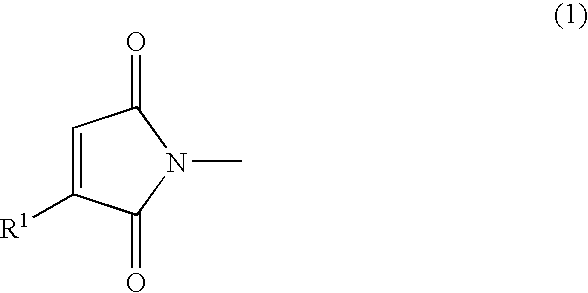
C1=C([R1])C(=O)N(C)C1=O
